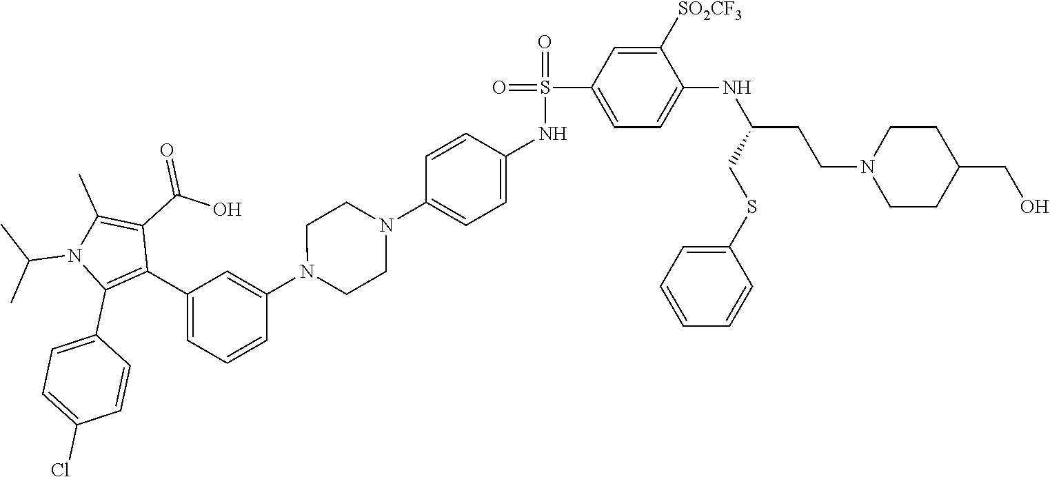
C1(N2CCN(C3=CC=C(NS(=O)(C4=CC=C(NC(CCN5CCC(CO)CC5)CSC5=CC=CC=C5)C([SO2CF3])=C4)=O)C=C3)CC2)=CC(C2=C(C3=CC=C(Cl)C=C3)N(C(C)C)C(C)=C2C(O)=O)=CC=C1
